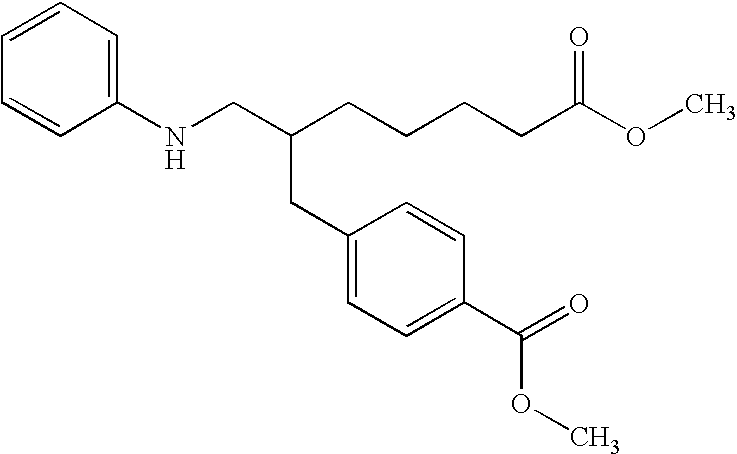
C1=CC=C(NCC(CCCCC(OC)=O)CC2=CC=C(C(=O)OC)C=C2)C=C1
